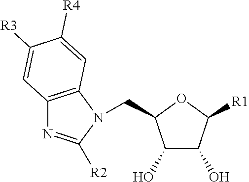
C(C1C(O)C(O)C([R1])O1)N1C([R2])=NC2=C1C=C([R4])C([R3])=C2
